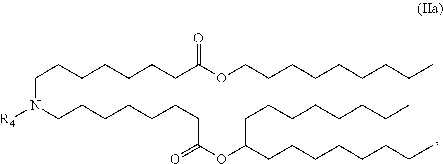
CCCCCCCCCOC(CCCCCCCN(CCCCCCCC(OC(CCCCCCCC)CCCCCCCC)=O)[R4])=O
